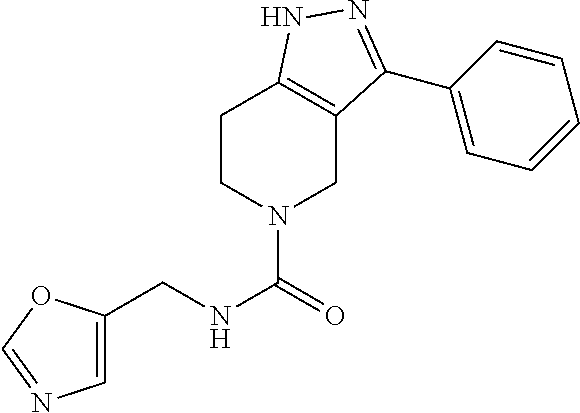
C1=C(CNC(=O)N2CCC3=C(C2)C(C2=CC=CC=C2)=NN3)OC=N1
